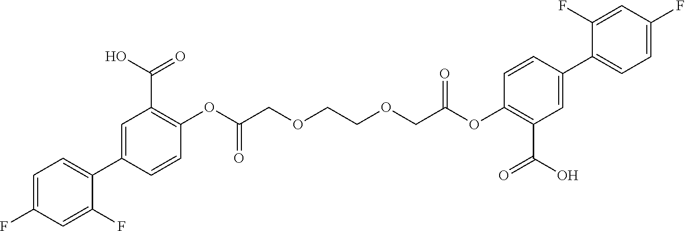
C1=C(C2=CC=C(F)C=C2F)C=CC(OC(COCCOCC(OC2=C(C(O)=O)C=C(C3=CC=C(F)C=C3F)C=C2)=O)=O)=C1C(O)=O
